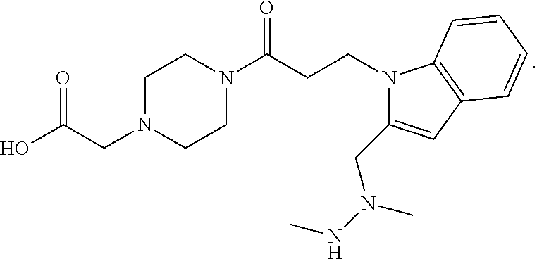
C1N(C(CCN2C(CN(NC)C)=CC3=C2C=CC=C3)=O)CCN(CC(O)=O)C1
